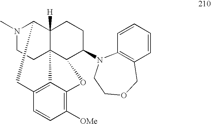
N1(C)CCC23C4([H])C1CC1=C2C(=C([OMe])C=C1)OC3C(N1C2=C(C=CC=C2)COCC1)CC4
